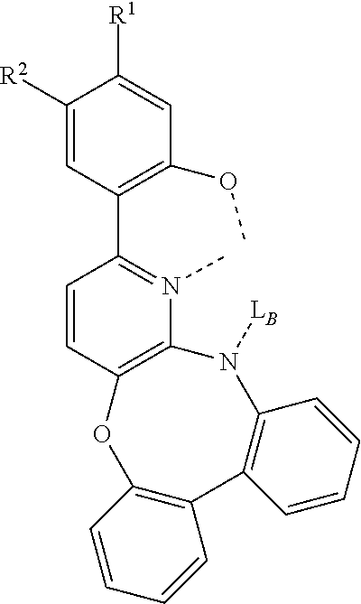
CN1=C(C2=C(OC)C=C([R1])C([R2])=C2)C=CC2=C1N([LB])C1=C(C3=C(O2)C=CC=C3)C=CC=C1
